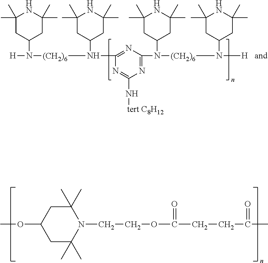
C1C(OC)CC(C)(C)N(CCOC(CCC(C)=O)=O)C1(C)C.C1(C)(C)CC(N([H])[(CH2)6]N(C2=NC(N([(CH2)6]N([H])C3CC(C)(C)NC(C)(C)C3)C3CC(C)(C)NC(C)(C)C3)=NC(N[tert C8H12])=N2)C2CC(C)(C)NC(C)(C)C2)CC(C)(C)N1
